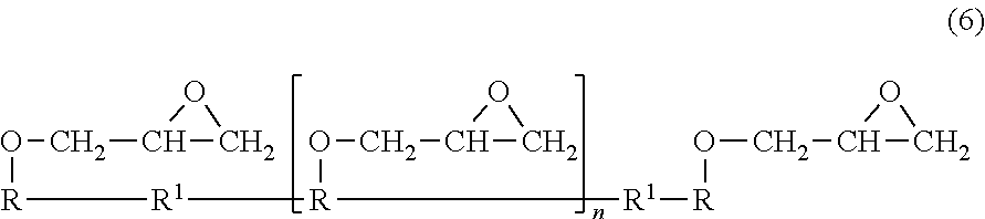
[R]([R1][R](OCC1CO1)[R1][R]OCC1CO1)OCC1CO1
